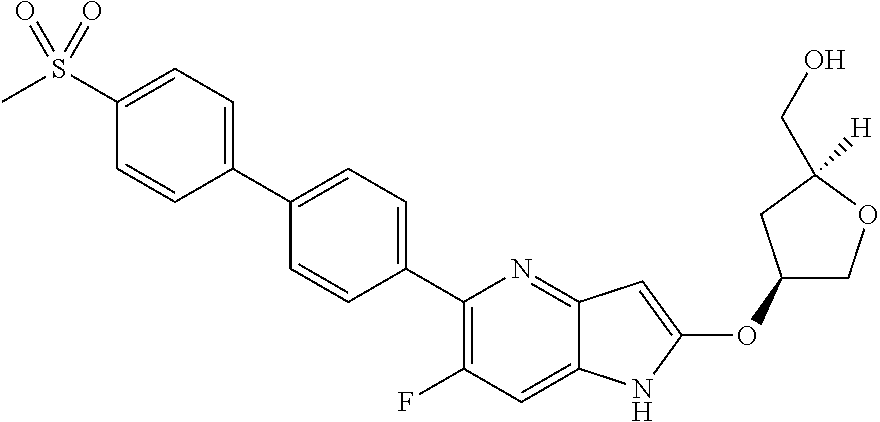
C1(OC2=CC3=NC(C4=CC=C(C5=CC=C(S(C)(=O)=O)C=C5)C=C4)=C(F)C=C3N2)COC([H])(CO)C1
